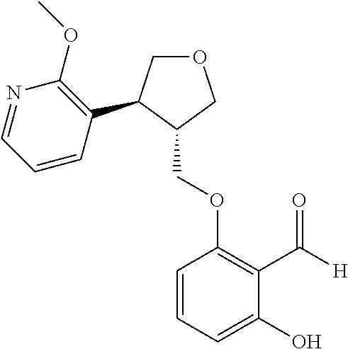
C1(COC2=C(C([H])=O)C(O)=CC=C2)COCC1C1=C(OC)N=CC=C1
